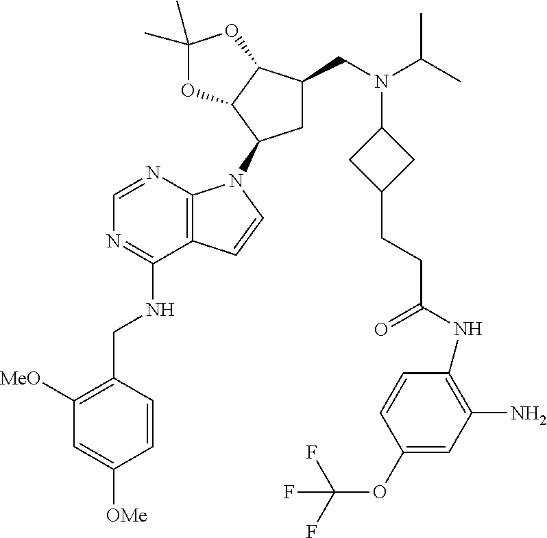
C1([MeO])=C(CNC2=NC=NC3=C2C=CN3C2CC(CN(C(C)C)C3CC(CCC(NC4=C(N)C=C(OC(F)(F)F)C=C4)=O)C3)C3C2OC(C)(C)O3)C=CC([OMe])=C1
